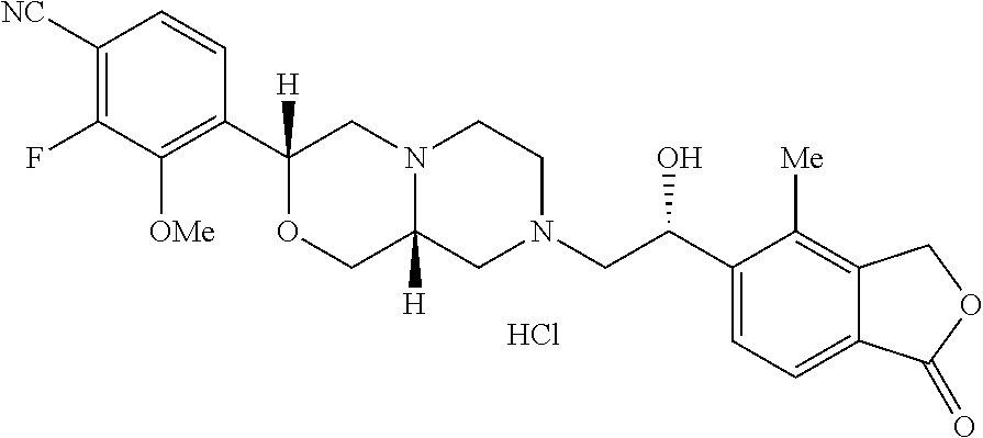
C1([NC])=C(F)C([OMe])=C(C2([H])OCC3([H])N(C2)CCN(CC(C2=CC=C4C(=C2[Me])COC4=O)O)C3)C=C1.Cl
